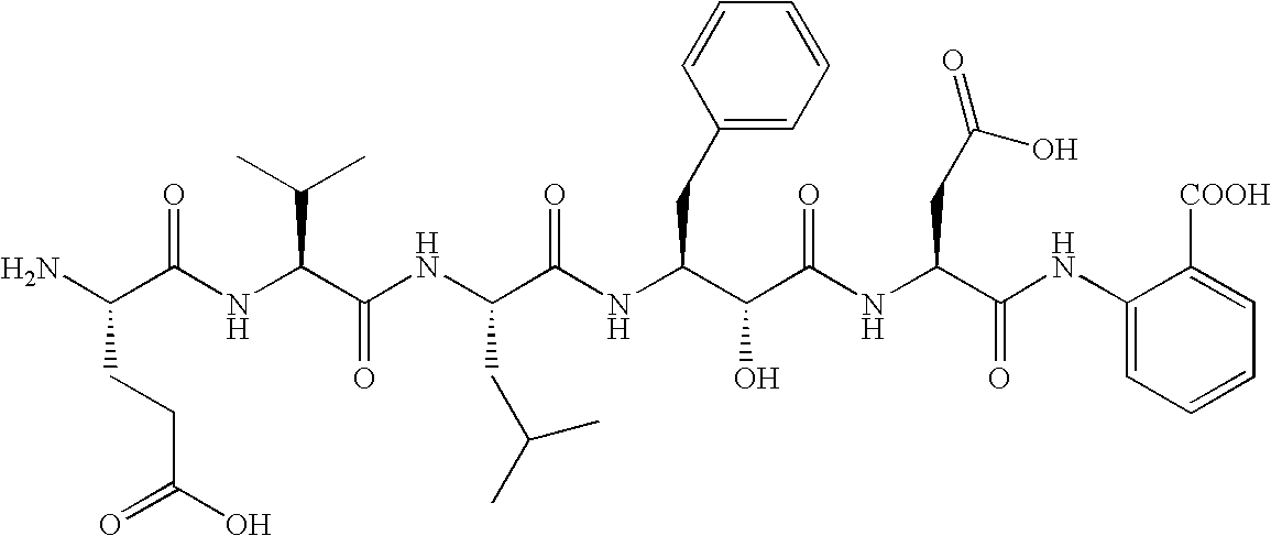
NC(CCC(=O)O)C(=O)NC(C(C)C)C(=O)NC(CC(C)C)C(NC(CC1=CC=CC=C1)C(O)C(=O)NC(CC(O)=O)C(NC1=CC=CC=C1[COOH])=O)=O
